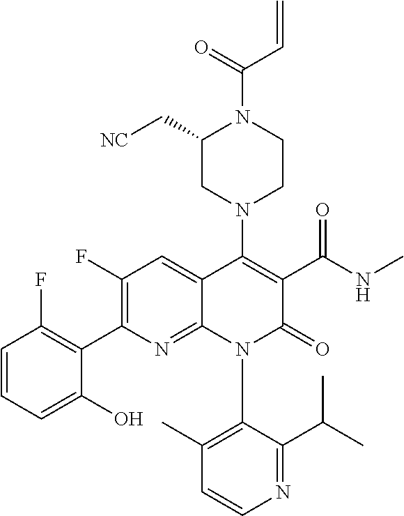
C1(F)=C(C2=C(F)C=CC=C2O)N=C2C(=C1)C(N1CCN(C(=O)C=C)C(C[NC])C1)=C(C(NC)=O)C(=O)N2C1=C(C)C=CN=C1C(C)C
